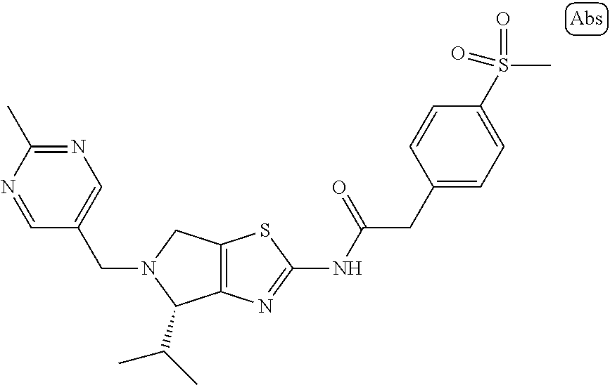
C12=C(N=C(NC(CC3=CC=C(S(C)(=O)=O)C=C3)=O)S1)C(C(C)C)N(CC1=CN=C(C)N=C1)C2
